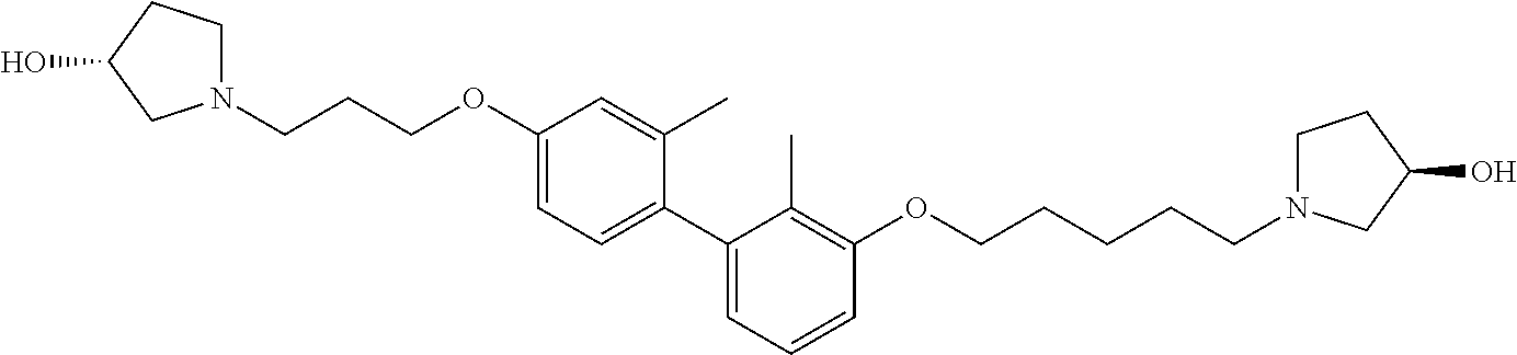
C1(C2=CC=C(OCCCN3CCC(O)C3)C=C2C)=CC=CC(OCCCCCN2CCC(O)C2)=C1C
